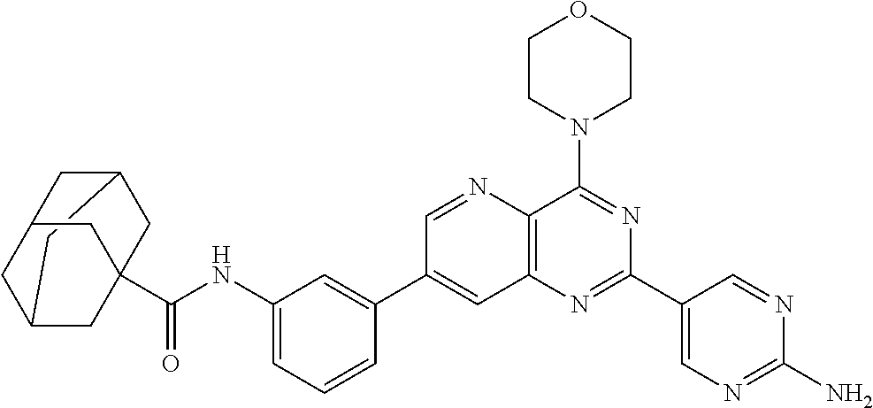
C1(NC(C23CC4CC(CC(C2)C4)C3)=O)=CC=CC(C2=CC3=C(C(N4CCOCC4)=NC(C4=CN=C(N)N=C4)=N3)N=C2)=C1
